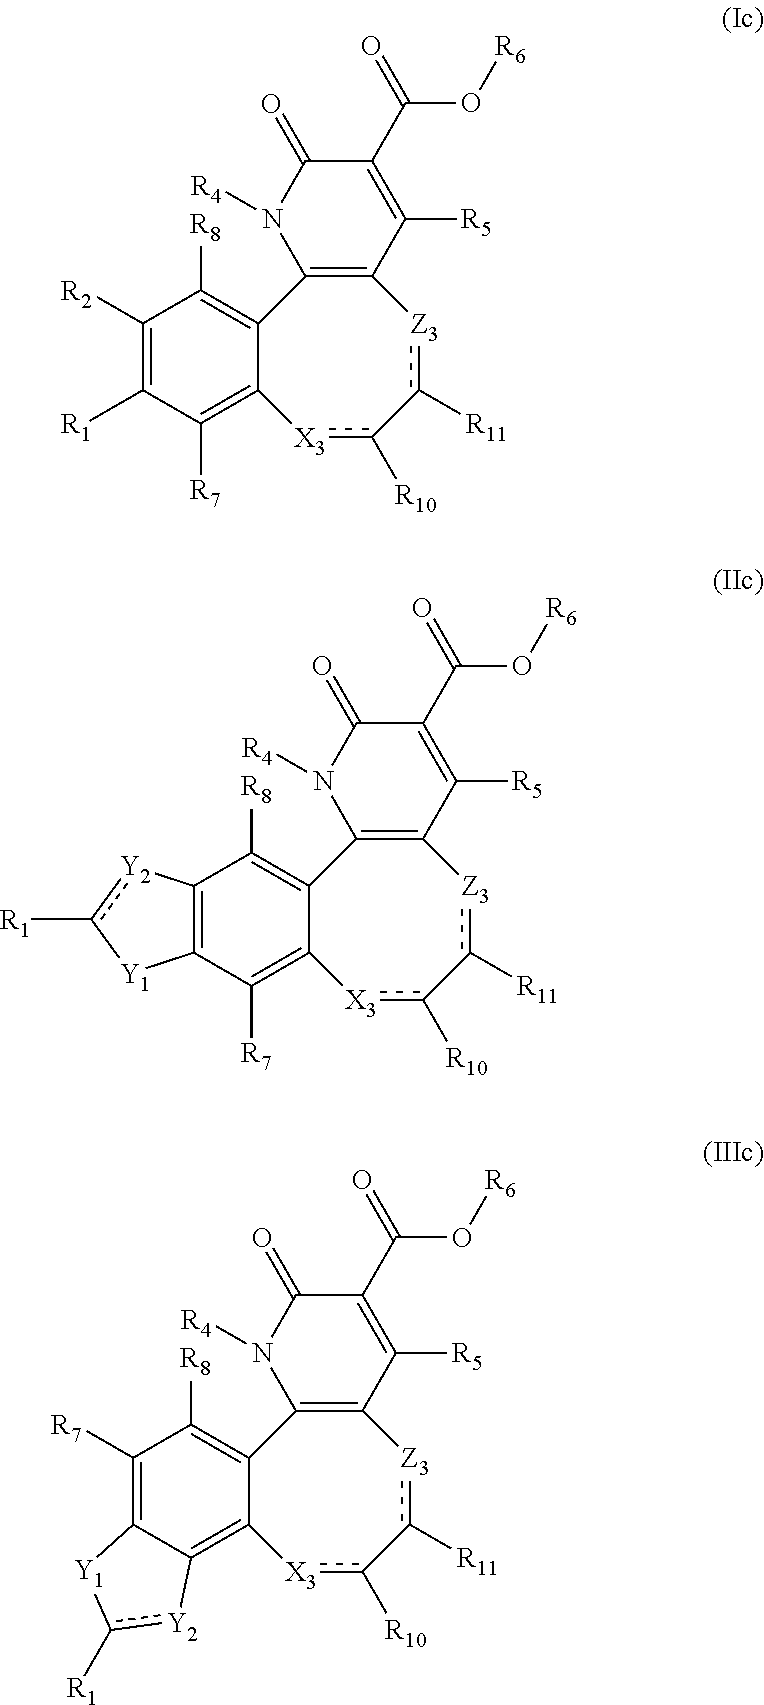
[Y2]1c([R1])[Y1]C2=C1C([R8])=C1C3=C(C([R5])=C(C(O[R6])=O)C(=O)N3[R4])[Z3]c([R11])-c([R10])[X3]C1=C2[R7].C1([R7])=C2C(=C3C(=C1[R8])C1=C(C([R5])=C(C(O[R6])=O)C(=O)N1[R4])[Z3]c([R11])-c([R10])[X3]3)[Y2]c([R1])[Y1]2.C1([R2])=C([R1])C([R7])=C2C(=C1[R8])C1=C(C([R5])=C(C(O[R6])=O)C(=O)N1[R4])[Z3]c([R11])-c([R10])[X3]2
